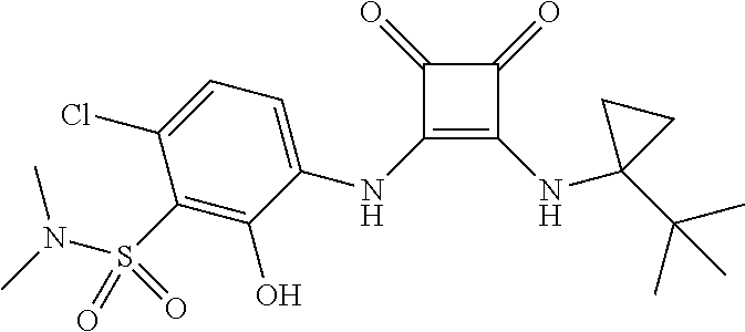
C1(=O)C(NC2=CC=C(Cl)C(S(=O)(N(C)C)=O)=C2O)=C(NC2(C(C)(C)C)CC2)C1=O
